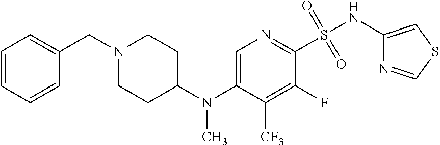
C1=C(N(C2CCN(CC3=CC=CC=C3)CC2)C)C([CF3])=C(F)C(S(NC2=CSC=N2)(=O)=O)=N1
